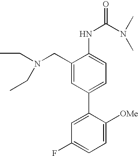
C1=C(CN(CC)CC)C(NC(N(C)C)=O)=CC=C1C1=CC(F)=CC=C1[OMe]
